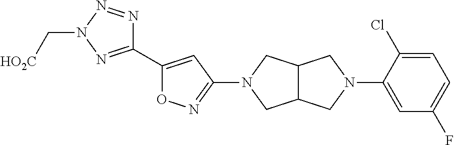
C1(C2=CC(N3CC4C(C3)CN(C3=CC(F)=CC=C3Cl)C4)=NO2)=NN(C[HO2C])N=N1
